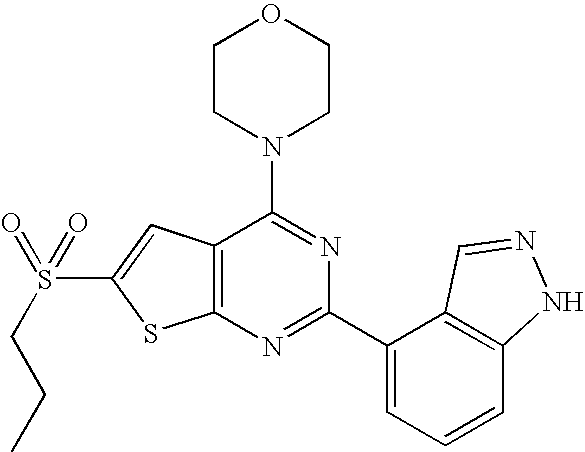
C1CN(C2=NC(C3=CC=CC4=C3C=NN4)=NC3=C2C=C(S(CCC)(=O)=O)S3)CCO1
